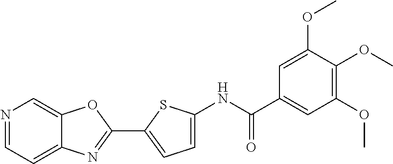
N1=CC=C2C(=C1)OC(C1=CC=C(NC(=O)C3=CC(OC)=C(OC)C(OC)=C3)S1)=N2
